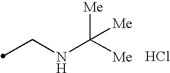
Cl.C(NC([Me])([Me])[Me])C
